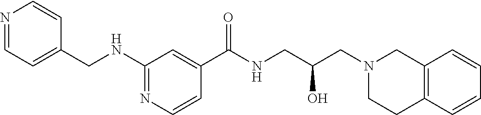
C1(NCC2=CC=NC=C2)=NC=CC(C(NCC(CN2CCC3=C(C2)C=CC=C3)O)=O)=C1
